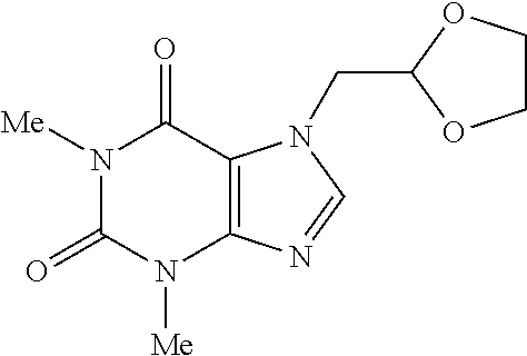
N1([Me])C(=O)N([Me])C2=C(C1=O)N(CC1OCCO1)C=N2
